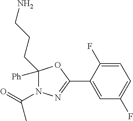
C1([Ph])(CCCN)N(C(C)=O)N=C(C2=CC(F)=CC=C2F)O1
